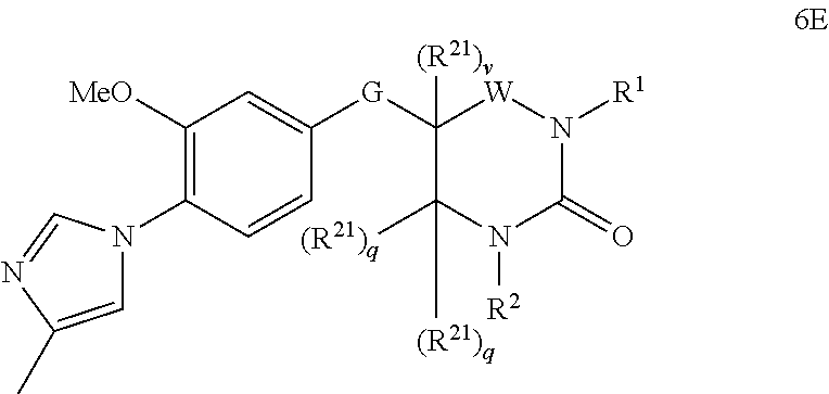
C1([G]C2=CC([MeO])=C(N3C=C(C)N=C3)C=C2)([(R21)v])C([(R21)q])([(R21)q])N([R2])C(=O)N([R1])[W]1
